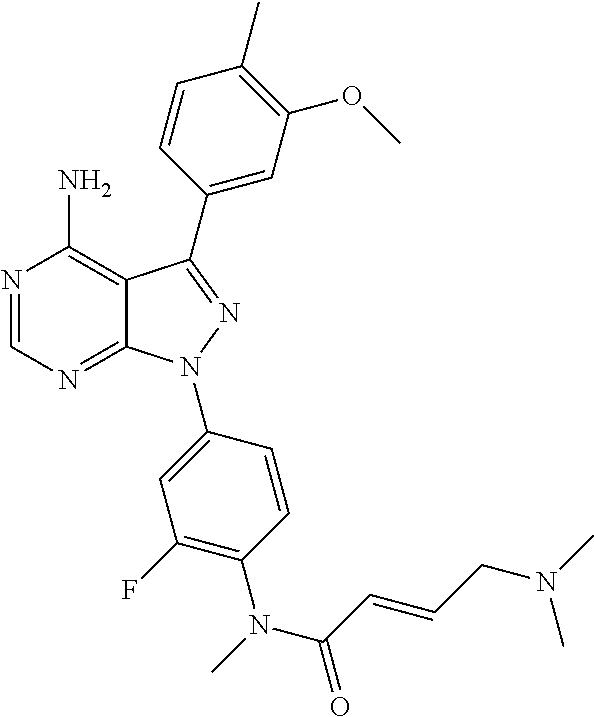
N1=CN=C2C(=C1N)C(C1=CC(OC)=C(C)C=C1)=NN2C1=CC(F)=C(N(C)C(C=CCN(C)C)=O)C=C1
